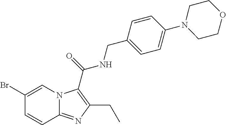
C1(Br)=CN2C(=NC(CC)=C2C(=O)NCC2=CC=C(N3CCOCC3)C=C2)C=C1
